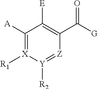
C1([A])=[X]([R1])[Y]([R2])=[Z]C(C([G])=O)=C1[E]
